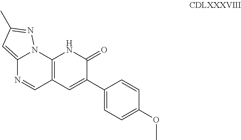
C12=CC(C)=NN1C1=C(C=N2)C=C(C2=CC=C(OC)C=C2)C(=O)N1
